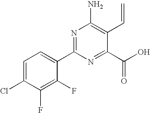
C1=C(Cl)C(F)=C(F)C(C2=NC(N)=C(C=C)C(C(O)=O)=N2)=C1
